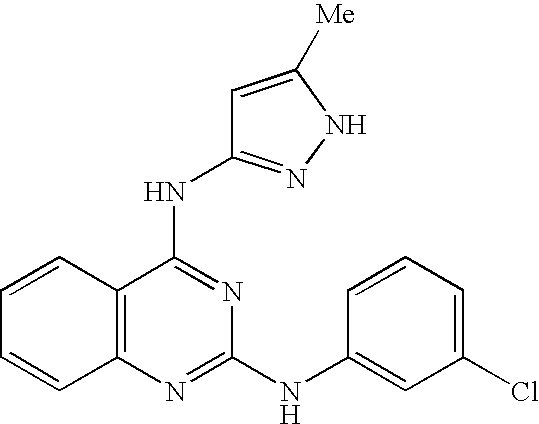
C1=CC2=C(C=C1)N=C(NC1=CC(Cl)=CC=C1)N=C2NC1=NNC([Me])=C1
